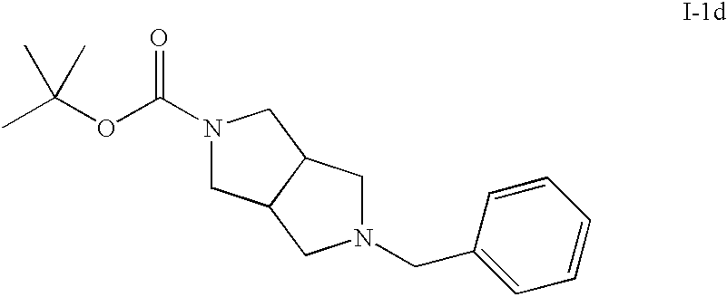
N1(C(OC(C)(C)C)=O)CC2C(C1)CN(CC1=CC=CC=C1)C2
